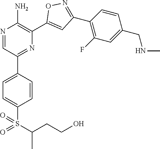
N1=CC(C2=CC=C(S(=O)(C(C)CCO)=O)C=C2)=NC(C2=CC(C3=C(F)C=C(CNC)C=C3)=NO2)=C1N
